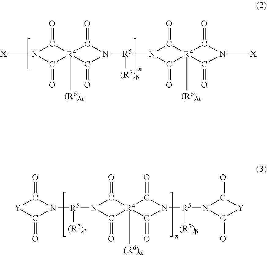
[X]N1C(=O)[R4]2([(R6)a])(C1=O)C(=O)N([R5]([(R7)b])N1C(=O)[R4]3([(R6)a])(C1=O)C(=O)N([X])C3=O)C2=O.[R5]([(R7)b])(N1C(=O)[R4]2([(R6)a])(C1=O)C(=O)N([R5]([(R7)b])N1C(=O)[Y]C1=O)C2=O)N1C(=O)[Y]C1=O
